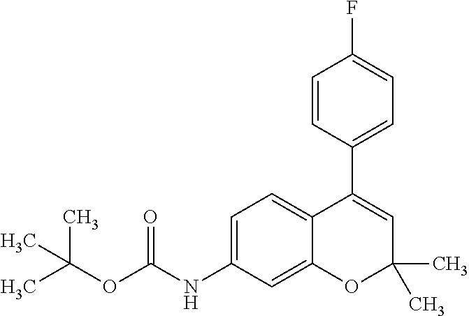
C1=C(NC(OC(C)(C)C)=O)C=C2C(=C1)C(C1=CC=C(F)C=C1)=CC(C)(C)O2
